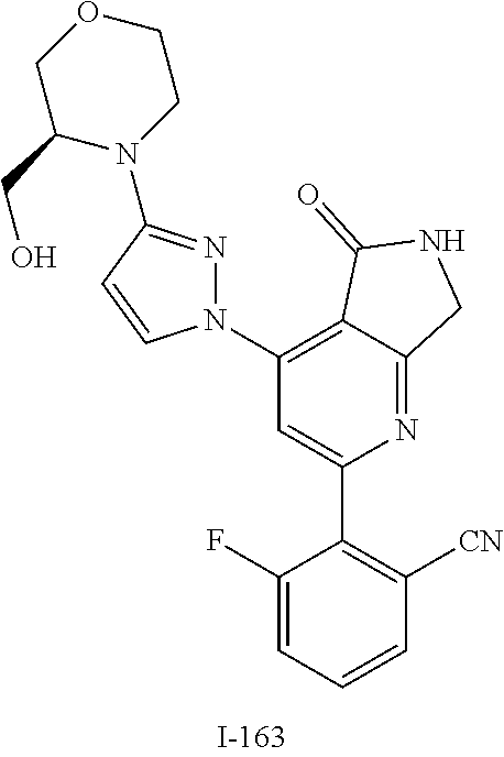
N1=C2C(=C(N3N=C(N4CCOCC4CO)C=C3)C=C1C1=C([CN])C=CC=C1F)C(=O)NC2
